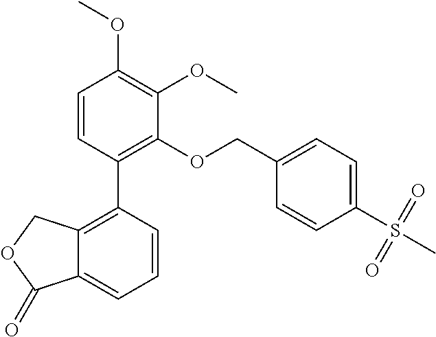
C1=CC(C2=C(OCC3=CC=C(S(C)(=O)=O)C=C3)C(OC)=C(OC)C=C2)=C2C(=C1)C(=O)OC2
